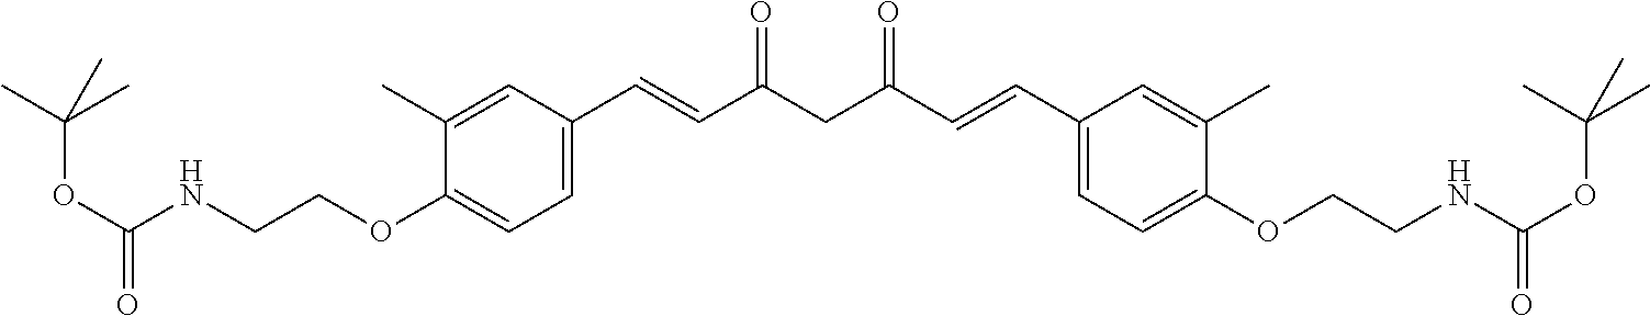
C1(OCCNC(OC(C)(C)C)=O)=CC=C(C=CC(CC(=O)C=CC2=CC=C(OCCNC(=O)OC(C)(C)C)C(C)=C2)=O)C=C1C
